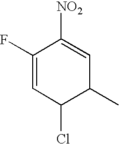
C1(F)=CC(Cl)C(C)C=C1[NO2]
